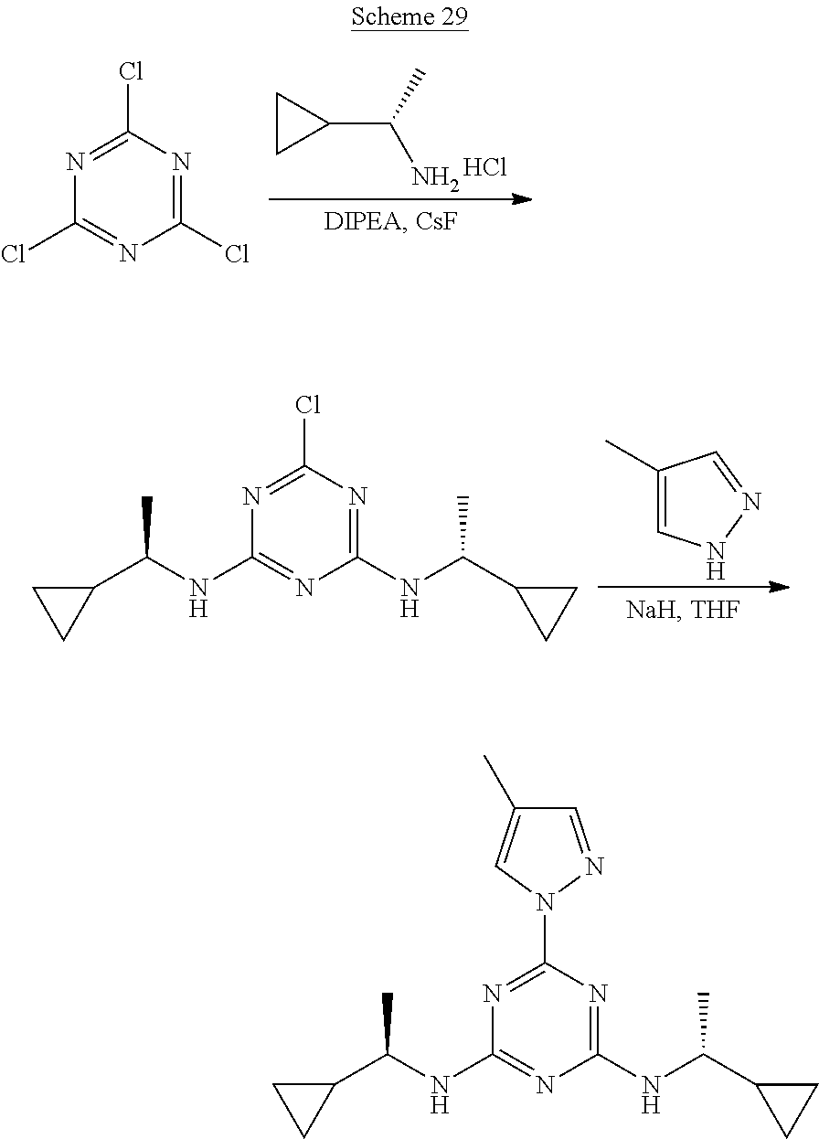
C1CC1C(C)N.Cl.N1=C(Cl)N=C(Cl)N=C1Cl.C1(C)=CNN=C1.N1=C(Cl)N=C(NC(C2CC2)C)N=C1NC(C)C1CC1.N1=C(N2N=CC(C)=C2)N=C(NC(C2CC2)C)N=C1NC(C)C1CC1
